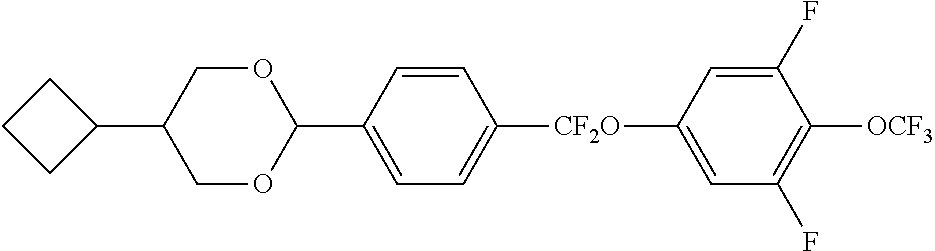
C1OC(C2=CC=C([CF2O]C3=CC(F)=C([OCF3])C(F)=C3)C=C2)OCC1C1CCC1
